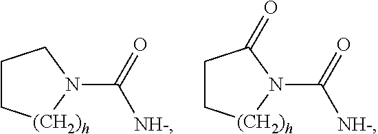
C1C[(CH2)h]N(C(=O)[NH-])C1.C1C[(CH2)h]N(C(=O)[NH-])C1=O
